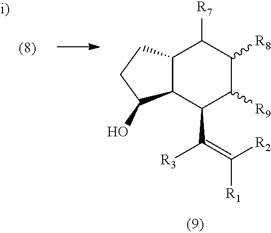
C12C(CCC1O)C([R7])C([R8])C([R9])C2C(=C([R2])[R1])[R3]
